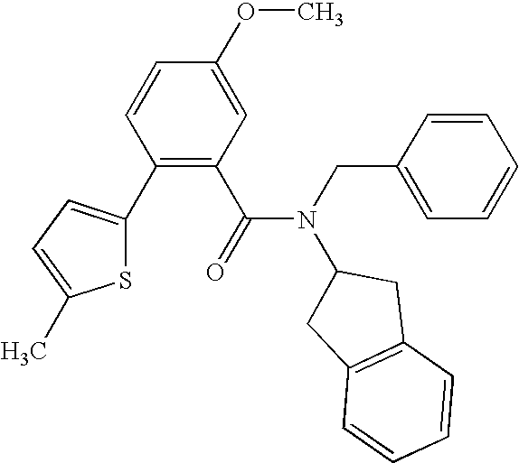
C1(C2=CC=C(C)S2)=C(C(N(CC2=CC=CC=C2)C2CC3=C(C=CC=C3)C2)=O)C=C(OC)C=C1
